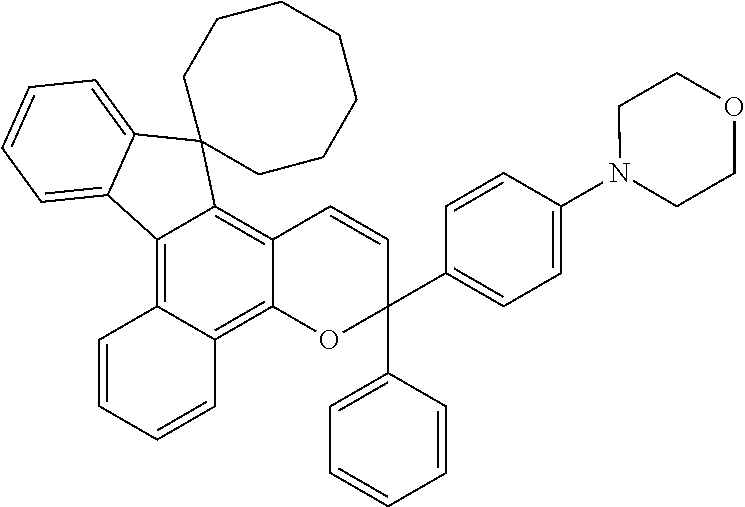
C12=C3C(=C4C(=C1C1(C5=CC=CC=C25)CCCCCCC1)C=CC(C1=CC=CC=C1)(C1=CC=C(N2CCOCC2)C=C1)O4)C=CC=C3
